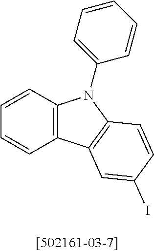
C1=CC2=C(C=C1)C1=C(N2C2=CC=CC=C2)C=CC(I)=C1
